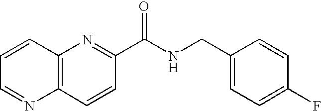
C12=C(N=C(C(NCC3=CC=C(F)C=C3)=O)C=C1)C=CC=N2
